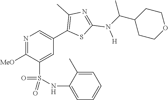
N1=C([MeO])C(S(NC2=CC=CC=C2C)(=O)=O)=CC(C2=C(C)N=C(N([H])C(C3CCOCC3)C)S2)=C1
